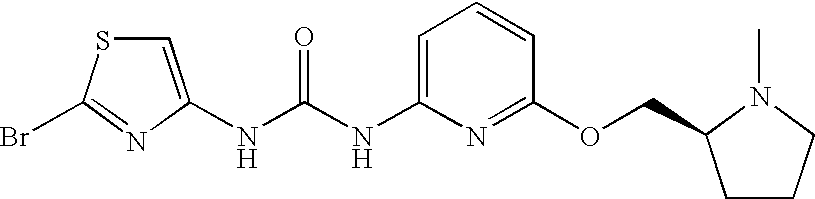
N(C(NC1=CC=CC(OCC2CCCN2C)=N1)=O)C1=CSC(Br)=N1
